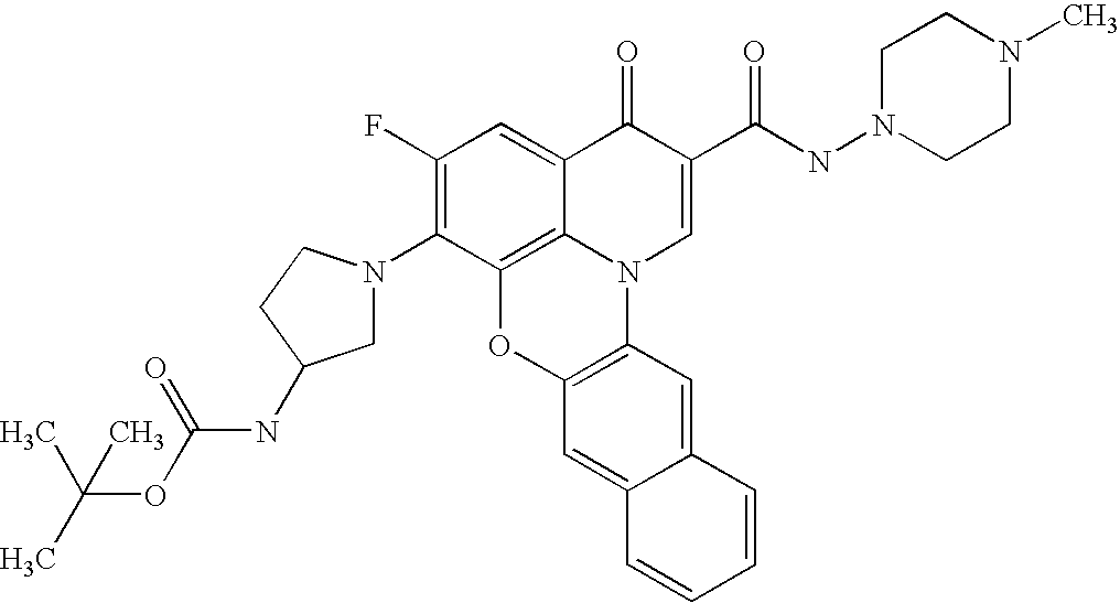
C1(F)=C(N2CC(NC(=O)OC(C)(C)C)CC2)C2=C3C(=C1)C(=O)C(C(NN1CCN(C)CC1)=O)=CN3C1=C(O2)C=C2C(=C1)C=CC=C2
